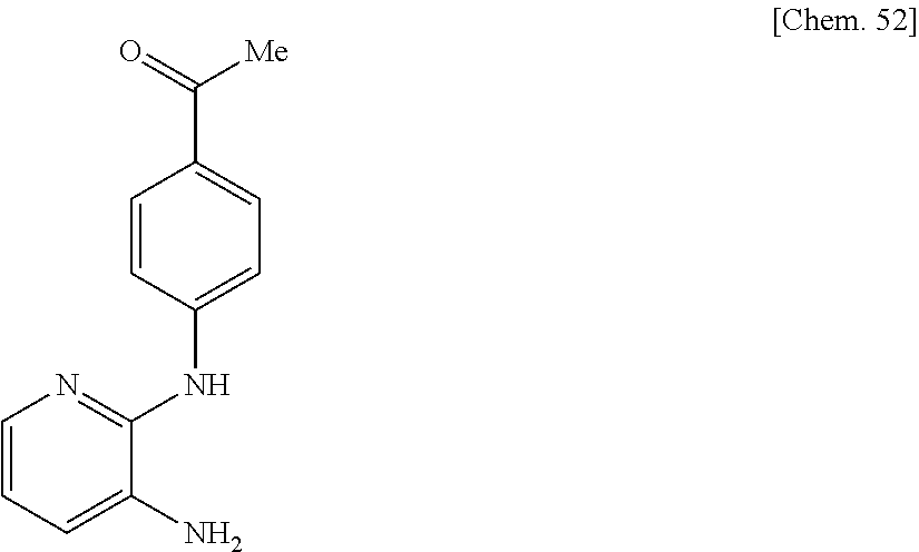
C1=CC(NC2=NC=CC=C2N)=CC=C1C(=O)[Me]
